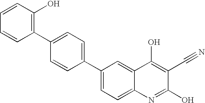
C1=CC(O)=C(C2=CC=C(C3=CC=C4C(=C3)C(O)=C(C#N)C(O)=N4)C=C2)C=C1
